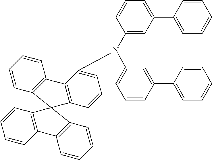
C1=CC2=C(C=C1)C1=C(C=CC=C1N(C1=CC=CC(C3=CC=CC=C3)=C1)C1=CC(C3=CC=CC=C3)=CC=C1)C21C2=C(C=CC=C2)C2=C1C=CC=C2
